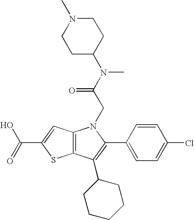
C12=C(C(C3CCCCC3)=C(C3=CC=C(Cl)C=C3)N1CC(N(C1CCN(C)CC1)C)=O)SC(C(=O)O)=C2
